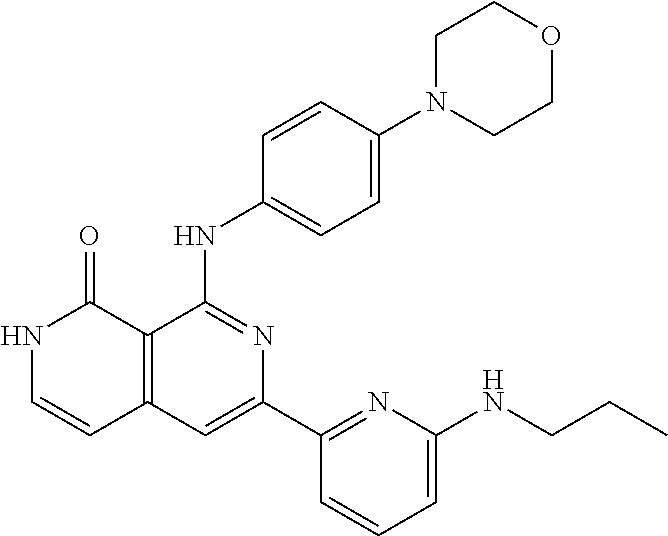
N1C=CC2=C(C1=O)C(NC1=CC=C(N3CCOCC3)C=C1)=NC(C1=NC(NCCC)=CC=C1)=C2
